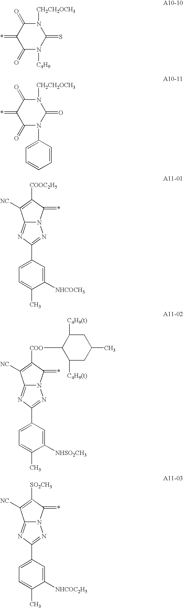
N1([CH2CH2OCH3])C(=O)C(=*)C(=O)N([C4H9])C1=S.N1([CH2CH2OCH3])C(=O)C(=*)C(=O)N(C2=CC=CC=C2)C1=O.C12=NC(C3=CC=C(C)C([NHCOCH3])=C3)=NN1C(=*)C([COOC2H5])=C2[NC].C12=NC(C3=CC=C(C)C([NHSO2CH3])=C3)=NN1C(=*)C([COO]C1C([C4H9(t)])CC(C)CC1[C4H9(t)])=C2[NC].C12=NC(C3=CC=C(C)C([NHCOC2H5])=C3)=NN1C(=*)C([SO2CH3])=C2[NC]
